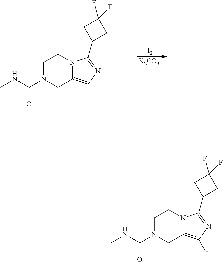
[I2].[K2CO3].C1N(C(NC)=O)CC2=CN=C(C3CC(F)(F)C3)N2C1.C1N(C(NC)=O)CC2=C(I)N=C(C3CC(F)(F)C3)N2C1
